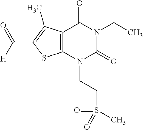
C12=C(N(CCS(C)(=O)=O)C(=O)N(CC)C1=O)SC(C(=O)[H])=C2C
